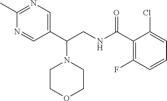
C1(C)=NC=C(C(CNC(C2=C(F)C=CC=C2Cl)=O)N2CCOCC2)C=N1
